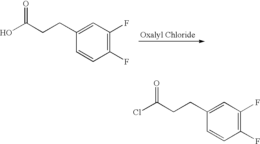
C1(CCC(O)=O)=CC(F)=C(F)C=C1.C1(CCC(Cl)=O)=CC(F)=C(F)C=C1
